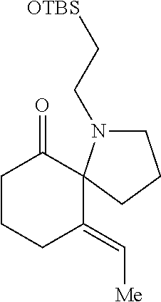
C1CCC(=C[Me])C2(C1=O)CCCN2CC[OTBS]
